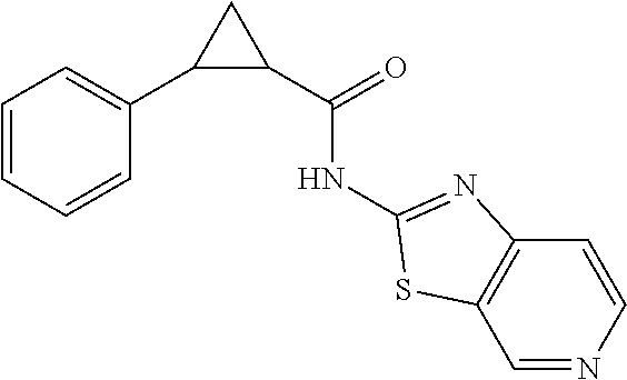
C1=CC=CC(C2C(C(=O)NC3=NC4=C(C=NC=C4)S3)C2)=C1
